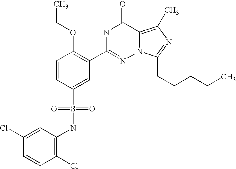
C1=CC(S(NC2=C(Cl)C=CC(Cl)=C2)(=O)=O)=CC(C2=NN3C(=C(C)N=C3CCCCC)C(=O)N2)=C1OCC
